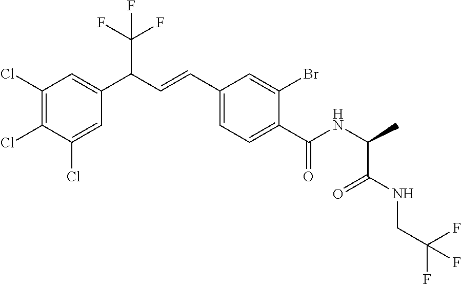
C1(Cl)=C(Cl)C(Cl)=CC(C(C=CC2=CC=C(C(NC(C(NCC(F)(F)F)=O)C)=O)C(Br)=C2)C(F)(F)F)=C1
